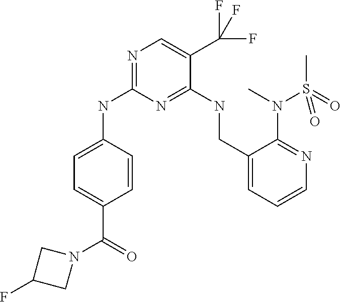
C1=C(NC2=NC=C(C(F)(F)F)C(NCC3=CC=CN=C3N(C)S(C)(=O)=O)=N2)C=CC(C(=O)N2CC(F)C2)=C1
